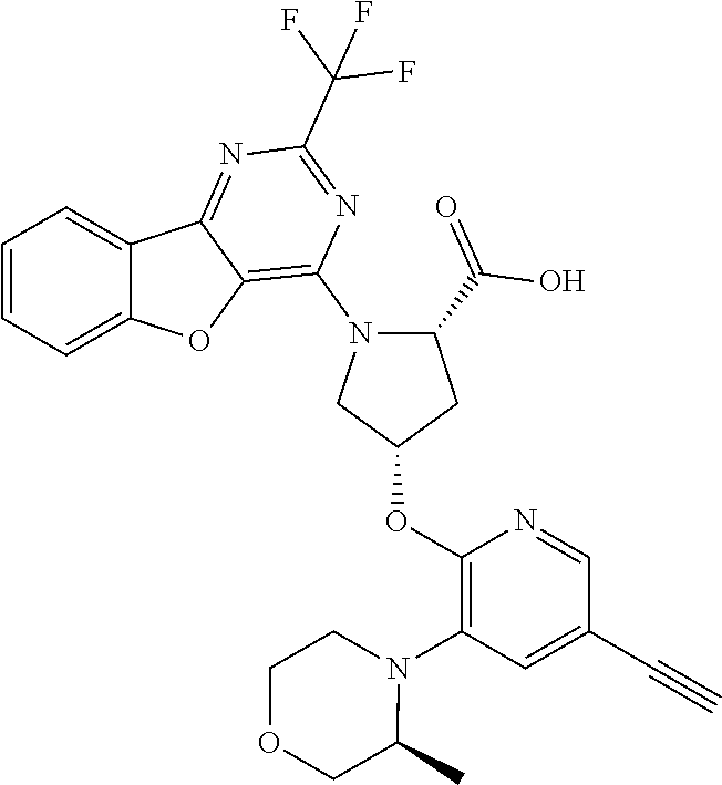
C1=CC=C2C(=C1)C1=NC(C(F)(F)F)=NC(N3C(C(=O)O)CC(OC4=C(N5CCOCC5C)C=C(C#C)C=N4)C3)=C1O2
